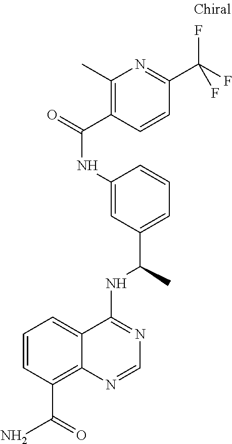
C1=CC(C(=O)N)=C2C(=C1)C(NC(C)C1=CC=CC(NC(=O)C3=C(C)N=C(C(F)(F)F)C=C3)=C1)=NC=N2
